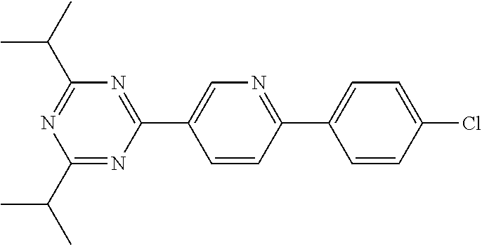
C1=CC(Cl)=CC=C1C1=NC=C(C2=NC(C(C)C)=NC(C(C)C)=N2)C=C1
